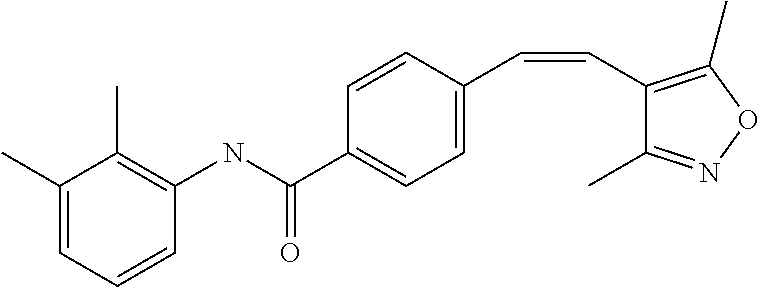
C1(C)=CC=CC(NC(C2=CC=C(C=CC3=C(C)ON=C3C)C=C2)=O)=C1C
